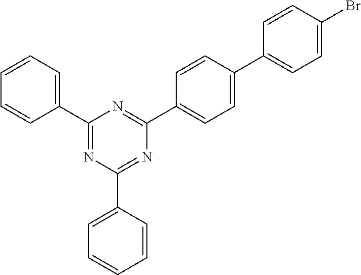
C1(C2=CC=CC=C2)=NC(C2=CC=CC=C2)=NC(C2=CC=C(C3=CC=C(Br)C=C3)C=C2)=N1
